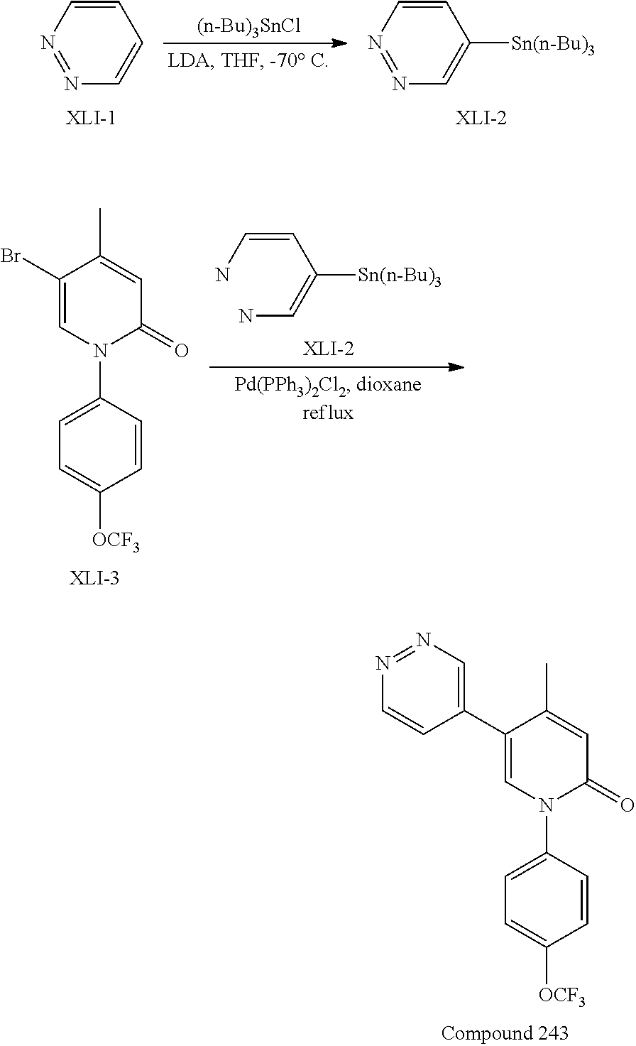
[(n-Bu)3SnCl].C1=CN=NC=C1.C1=CN=NC=C1[Sn(n-Bu)3].C(=CN)C(=CN)[Sn(n-Bu)3].C1(Br)=CN(C2=CC=C([OCF3])C=C2)C(=O)C=C1C.N1=NC=C(C2=CN(C3=CC=C([OCF3])C=C3)C(=O)C=C2C)C=C1
